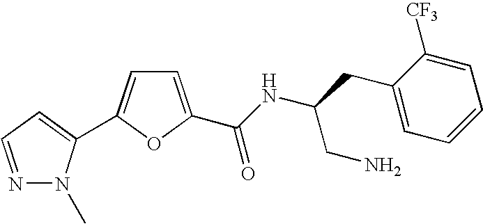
C1=C(C(NC(CC2=CC=CC=C2[CF3])CN)=O)OC(C2=CC=NN2C)=C1
